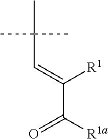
C(C=C([R1])C([R1a])=O)(C)(C)C
